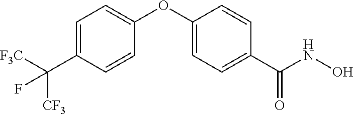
C1=C(C([F3C])([CF3])F)C=CC(OC2=CC=C(C(NO)=O)C=C2)=C1
